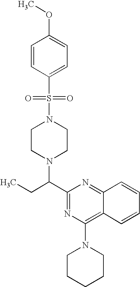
C1(C(CC)N2CCN(S(=O)(=O)C3=CC=C(OC)C=C3)CC2)=NC(N2CCCCC2)=C2C(=N1)C=CC=C2
